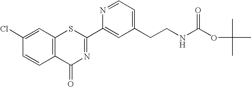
N1=CC=C(CCNC(OC(C)(C)C)=O)C=C1C1=NC(=O)C2=C(S1)C=C(Cl)C=C2
